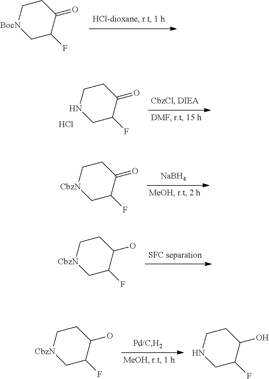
C1C[BocN]CC(F)C1=O.C1CNCC(F)C1=O.Cl.C1C[CbzN]CC(F)C1=O.[NaBH4].C1C[CbzN]CC(F)C1O.C1C[CbzN]CC(F)C1O.C1CNCC(F)C1O
